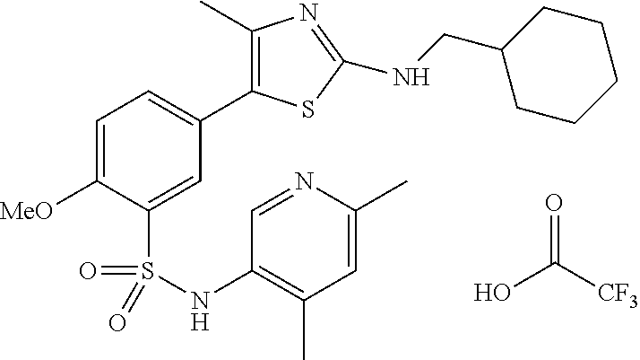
C1=C([MeO])C(S(NC2=C(C)C=C(C)N=C2)(=O)=O)=CC(C2=C(C)N=C(NCC3CCCCC3)S2)=C1.OC([CF3])=O
